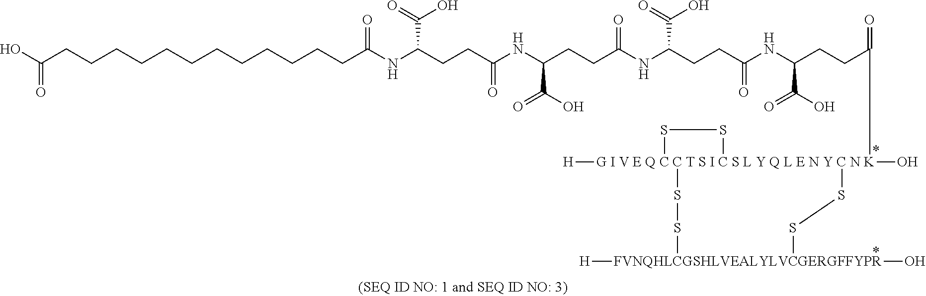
OC(CCCCCCCCCCCCC(NC(CCC(NC(CCC(NC(CCC(=O)NC(CCC(=O)[G I V E Q C C T S I C S L Y Q L E N Y C N K]12(O)([H])(SS1)SS[FVNQHLCGSHLVEALYLVCGERGFFYPR](O)([H])SS2)C(=O)O)C(=O)O)=O)C(=O)O)=O)C(=O)O)=O)=O
